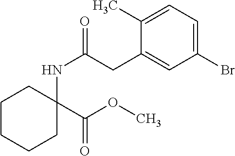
C1CCCC(C(OC)=O)(NC(CC2=CC(Br)=CC=C2C)=O)C1
